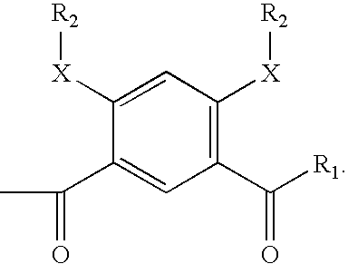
C1([X][R2])=CC([X][R2])=C(C([R1])=O)C=C1C(C)=O
